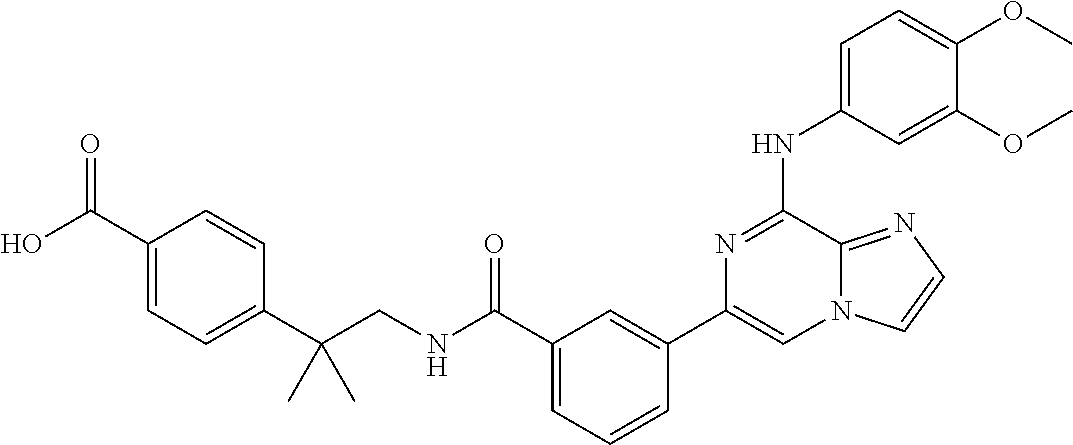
C1=C(NC2=NC(C3=CC(C(=O)NCC(C4=CC=C(C(O)=O)C=C4)(C)C)=CC=C3)=CN3C2=NC=C3)C=C(OC)C(OC)=C1
